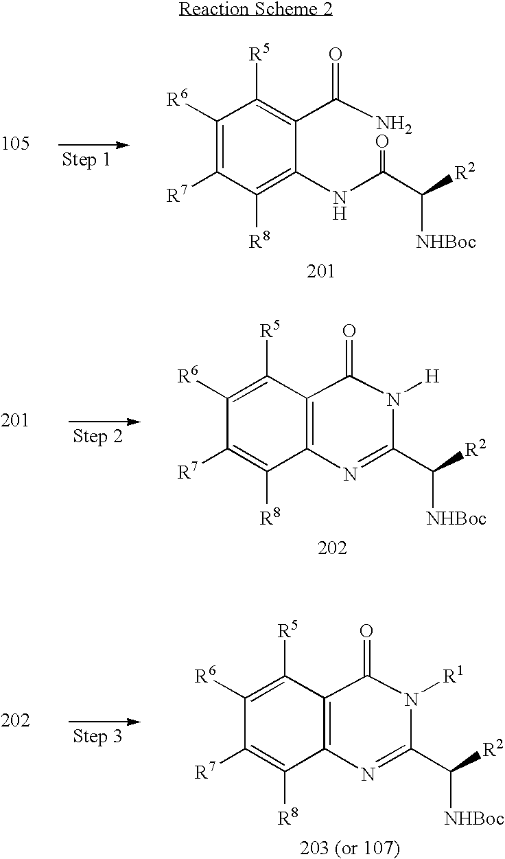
C1([R6])=C([R5])C2=C(C([R8])=C1[R7])N=C(C([R2])[NHBoc])N([H])C2=O.C1([R6])=C([R7])C([R8])=C(NC(C([R2])[NHBoc])=O)C(C(N)=O)=C1[R5].C1([R6])=C([R5])C2=C(C([R8])=C1[R7])N=C(C([R2])[NHBoc])N([R1])C2=O
